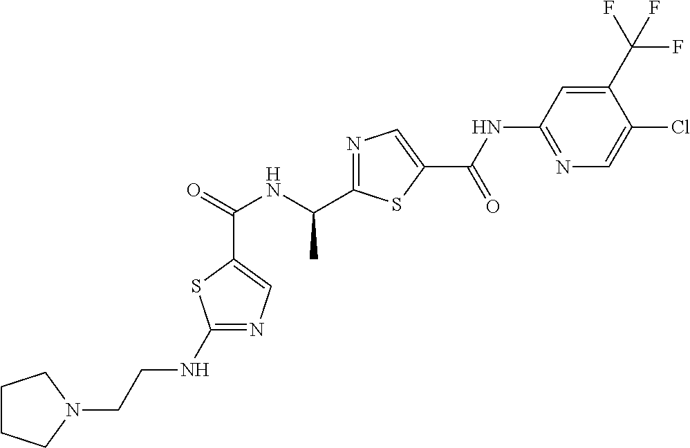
C(=O)(NC(C)C1=NC=C(C(NC2=NC=C(Cl)C(C(F)(F)F)=C2)=O)S1)C1=CN=C(NCCN2CCCC2)S1
